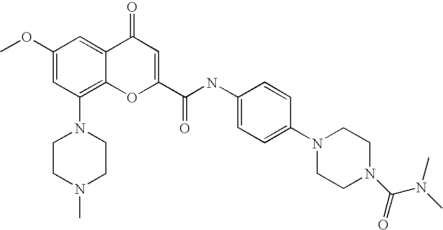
C1(OC)=CC(N2CCN(C)CC2)=C2C(=C1)C(=O)C=C(C(=O)NC1=CC=C(N3CCN(C(N(C)C)=O)CC3)C=C1)O2
